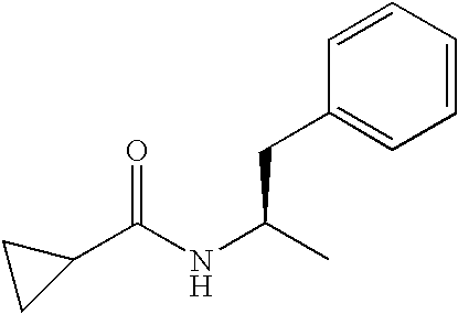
N(C(C)CC1=CC=CC=C1)C(C1CC1)=O
